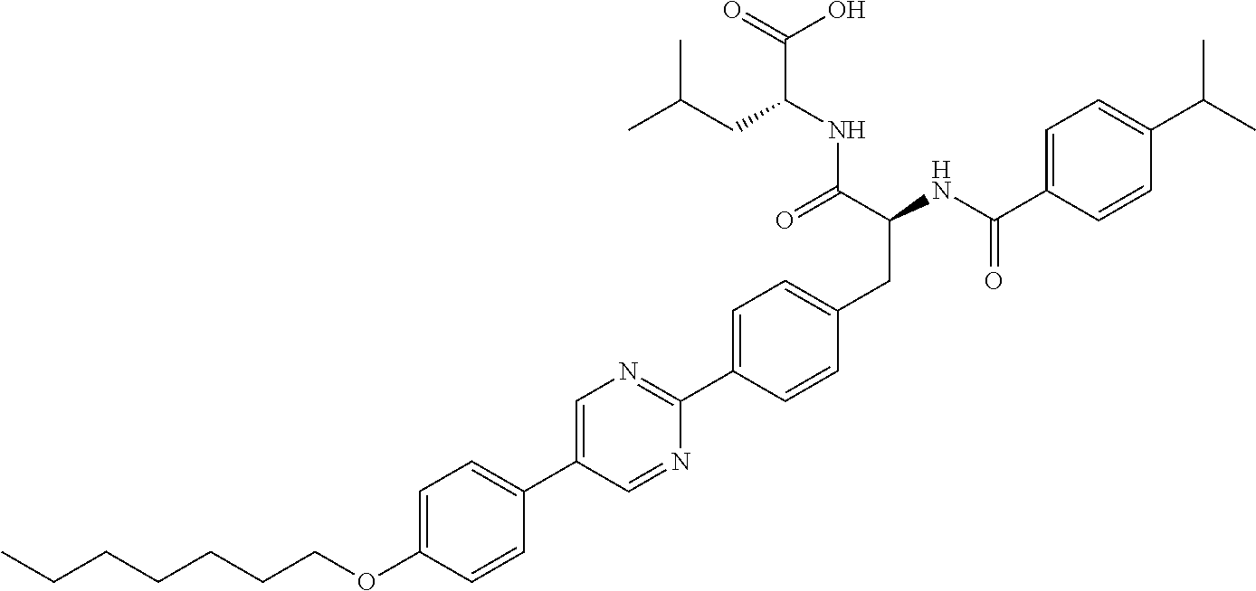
CCCCCCCOC1=CC=C(C2=CN=C(C3=CC=C(CC(NC(C4=CC=C(C(C)C)C=C4)=O)C(=O)NC(C(O)=O)CC(C)C)C=C3)N=C2)C=C1
